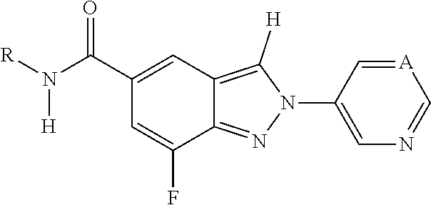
[A]1=CC(N2C([H])=C3C(=N2)C(F)=CC(C(N([R])[H])=O)=C3)=CN=C1
